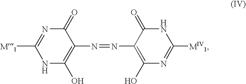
C1([M1])=NC(=O)C(N=NC2=C(O)N=C([MIV1])NC2=O)=C(O)N1
